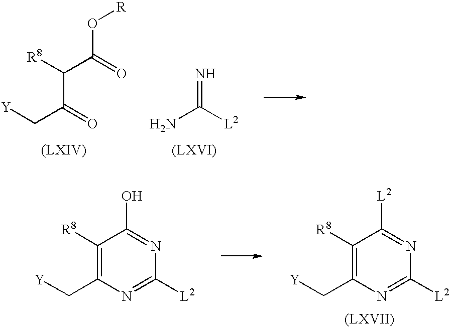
C([L2])(N)=N.[Y]CC(C(C(O[R])=O)[R8])=O.[Y]CC1=C([R8])C([L2])=NC([L2])=N1.[Y]CC1=C([R8])C(O)=NC([L2])=N1
